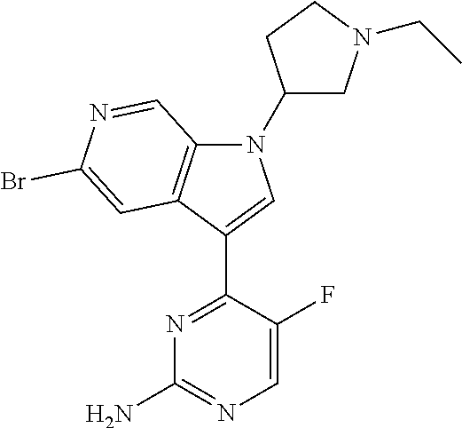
N1=C(C2=CN(C3CN(CC)CC3)C3=C2C=C(Br)N=C3)C(F)=CN=C1N
